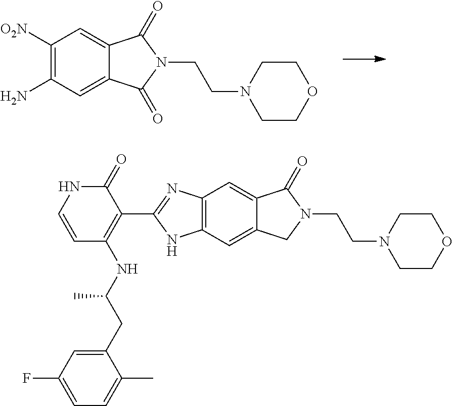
C1([O2N])=C(N)C=C2C(=C1)C(=O)N(CCN1CCOCC1)C2=O.C12=C(C=C3C(=C1)C(=O)N(CCN1CCOCC1)C3)NC(C1=C(NC(CC3=CC(F)=CC=C3C)C)C=CNC1=O)=N2
